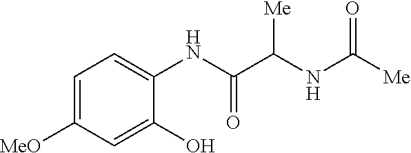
C1=C([MeO])C=C(O)C(NC(C(NC([Me])=O)[Me])=O)=C1
